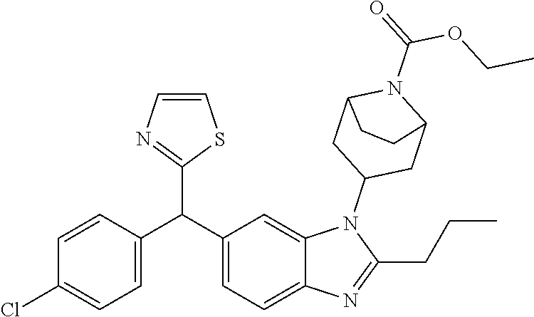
C1=C(C(C2=CC=C3C(=C2)N(C2CC4N(C(OCC)=O)C(C2)CC4)C(CCC)=N3)C2=NC=CS2)C=CC(Cl)=C1
